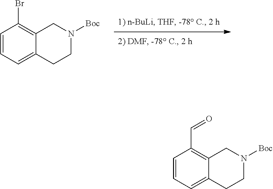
C1=CC=C2C(=C1Br)CN([Boc])CC2.C1=CC=C2C(=C1C=O)CN([Boc])CC2
